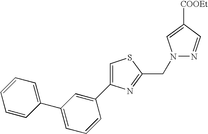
C1=C(C2=CC(C3=CC=CC=C3)=CC=C2)N=C(CN2N=CC([COOEt])=C2)S1
